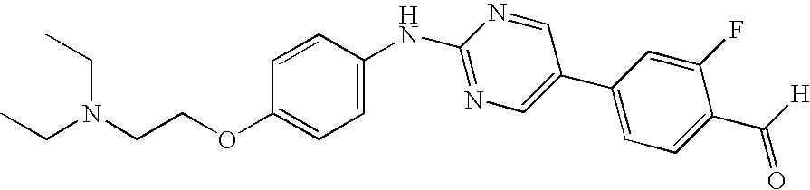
C1=CC(NC2=NC=C(C3=CC=C(C([H])=O)C(F)=C3)C=N2)=CC=C1OCCN(CC)CC
